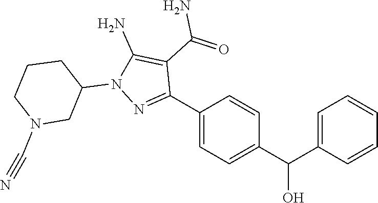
C1(C2=NN(C3CCCN(C#N)C3)C(N)=C2C(=O)N)=CC=C(C(C2=CC=CC=C2)O)C=C1
